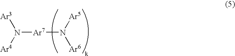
N([Ar7]N([Ar6])[Ar5])([Ar4])[Ar3]
